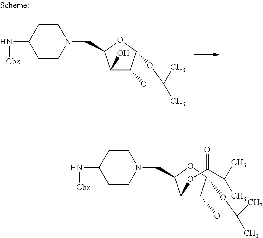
C1CN(CC2C(O)C3C(O2)OC(C)(C)O3)CCC1N[Cbz].C1CN(CC2C(OC(C(C)C)=O)C3C(O2)OC(C)(C)O3)CCC1N[Cbz]
